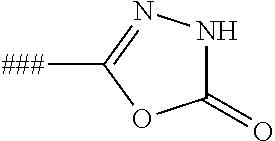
[###]C1=NNC(=O)O1
